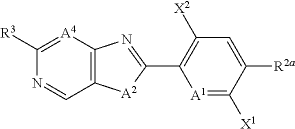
[A1]1=C([X1])C([R2a])=CC([X2])=C1C1=NC2=C([A2]1)C=NC([R3])=[A4]2
